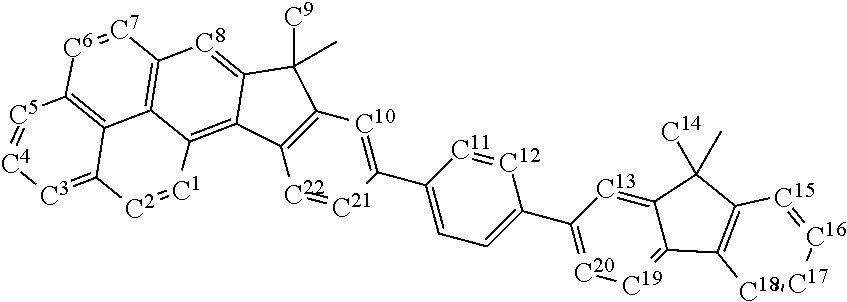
[C22]1=[C21]C(C2=CC=C(C3=[C20][C19]=C4C(=[C13]3)C(C)([C14])C3=C4[C18]=[C17][C16]=[C15]3)[C12]=[C11]2)=[C10]C2=C1C1=C3C4=C([C8]=C1C2([C9])C)[C7]=[C6]C1=C4C(=[C3][C4]=[C5]1)[C2]=[C1]3
